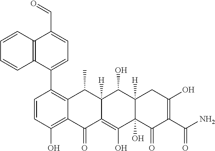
C1=CC(O)=C2C(=C1C1=CC=C(C=O)C3=C1C=CC=C3)C(C)C1([H])C(=C(O)C3(O)C([H])(C1O)CC(O)=C(C(N)=O)C3=O)C2=O
